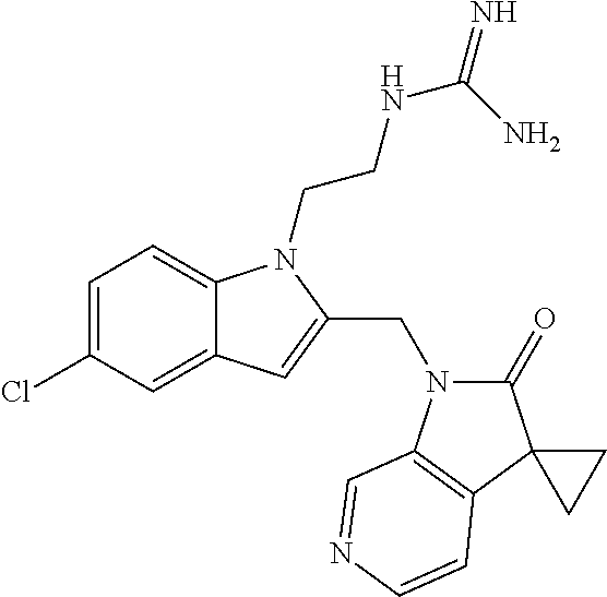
C1=C(Cl)C=C2C(=C1)N(CCNC(=N)N)C(CN1C(=O)C3(C4=C1C=NC=C4)CC3)=C2
